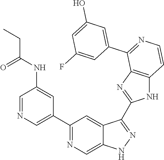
C1(C2=CN=CC(NC(CC)=O)=C2)=NC=C2C(=C1)C(C1=NC3=C(N1)C=CN=C3C1=CC(O)=CC(F)=C1)=NN2
